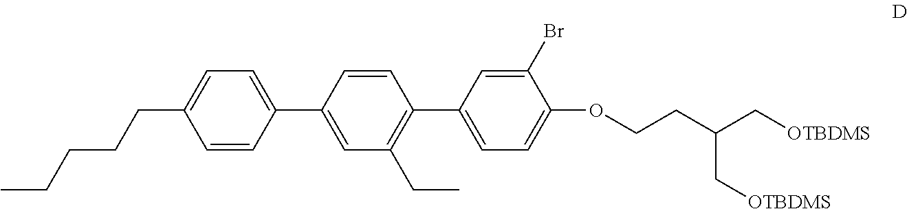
C1=CC(C2=CC(CC)=C(C3=CC=C(OCCC(C[OTBDMS])C[OTBDMS])C(Br)=C3)C=C2)=CC=C1CCCCC
